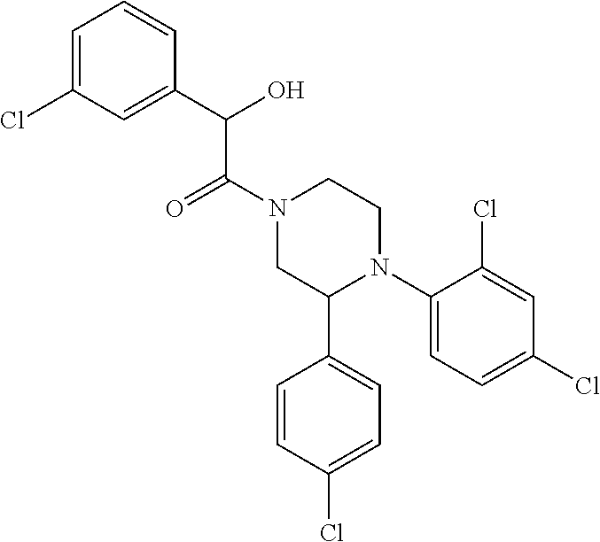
C(C(N1CC(C2=CC=C(Cl)C=C2)N(C2=CC=C(Cl)C=C2Cl)CC1)=O)(C1=CC(Cl)=CC=C1)O
